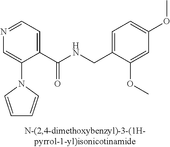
C1(C(NCC2=CC=C(OC)C=C2OC)=O)=CC=NC=C1N1C=CC=C1
